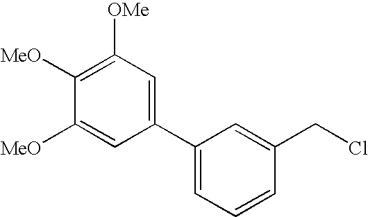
C1(C2=CC=CC(CCl)=C2)=CC([OMe])=C([MeO])C([MeO])=C1
